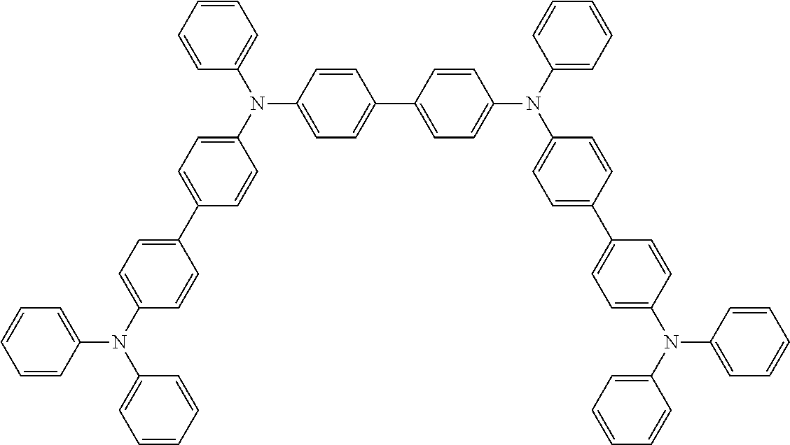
C1=C(N(C2=CC=C(C3=CC=C(N(C4=CC=CC=C4)C4=CC=CC=C4)C=C3)C=C2)C2=CC=CC=C2)C=CC(C2=CC=C(N(C3=CC=C(C4=CC=C(N(C5=CC=CC=C5)C5=CC=CC=C5)C=C4)C=C3)C3=CC=CC=C3)C=C2)=C1
